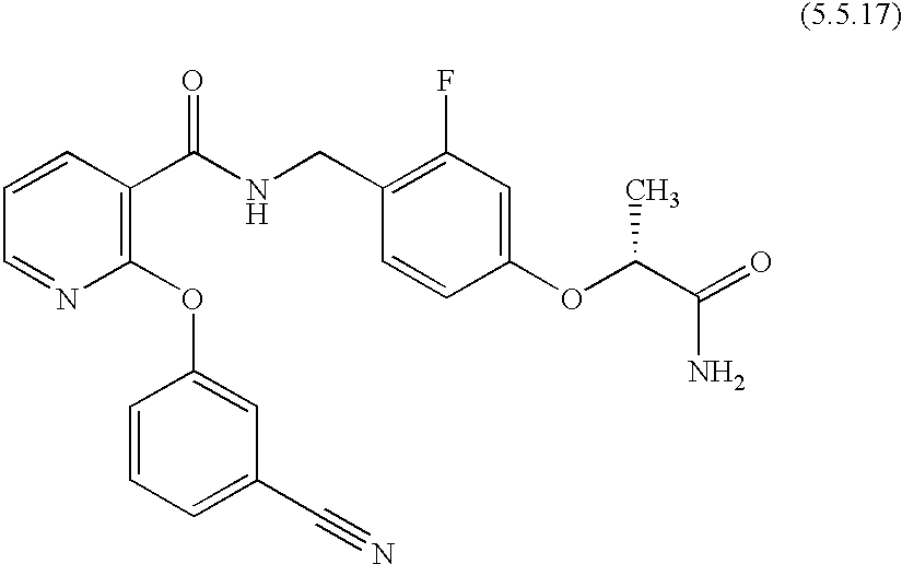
C1=CC(C(NCC2=C(F)C=C(OC(C(=O)N)C)C=C2)=O)=C(OC2=CC(C#N)=CC=C2)N=C1
